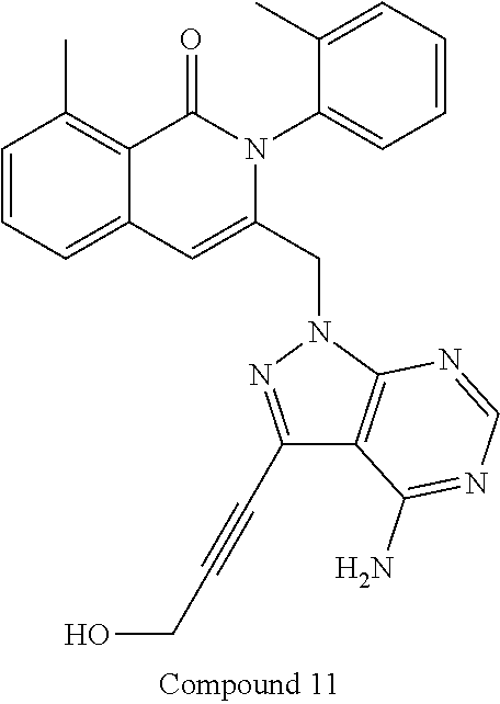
C1=CC=C2C(=C1C)C(=O)N(C1=CC=CC=C1C)C(CN1N=C(C#CCO)C3=C1N=CN=C3N)=C2
